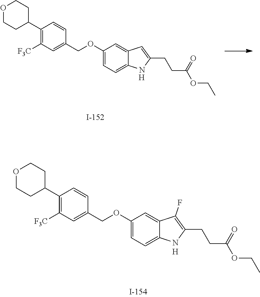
O1CCC(C2=C([F3C])C=C(COC3=CC=C4C(=C3)C(F)=C(CCC(OCC)=O)N4)C=C2)CC1.[H].O1CCC(C2=C([F3C])C=C(COC3=CC=C4C(=C3)C=C(CCC(OCC)=O)N4)C=C2)CC1.[H]
